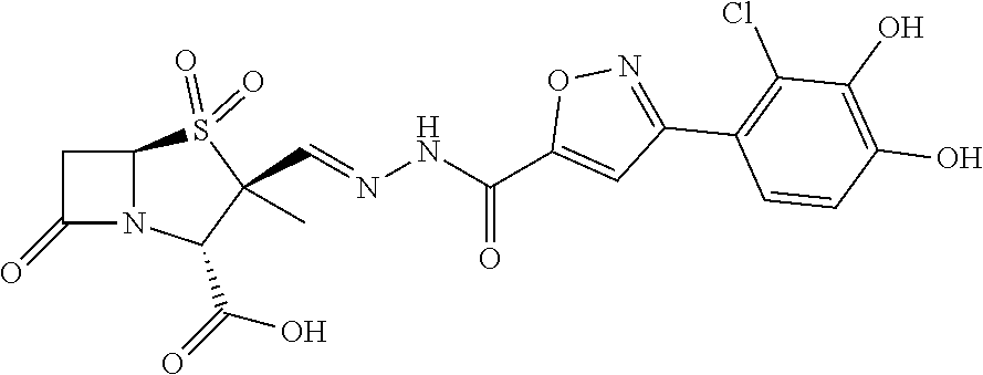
N(NC(C1=CC(C2=C(Cl)C(O)=C(O)C=C2)=NO1)=O)=CC1(C)S(=O)(=O)C2N(C1C(=O)O)C(=O)C2
